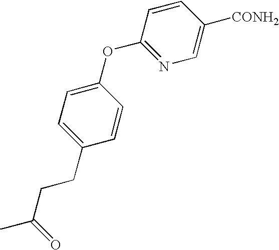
C1=CC(OC2=CC=C(CCC(=O)C)C=C2)=NC=C1[CONH2]
